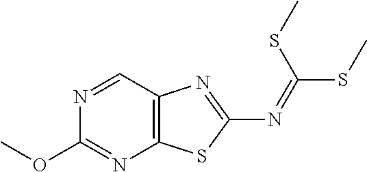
C12=C(N=C(N=C(SC)SC)S1)C=NC(OC)=N2
